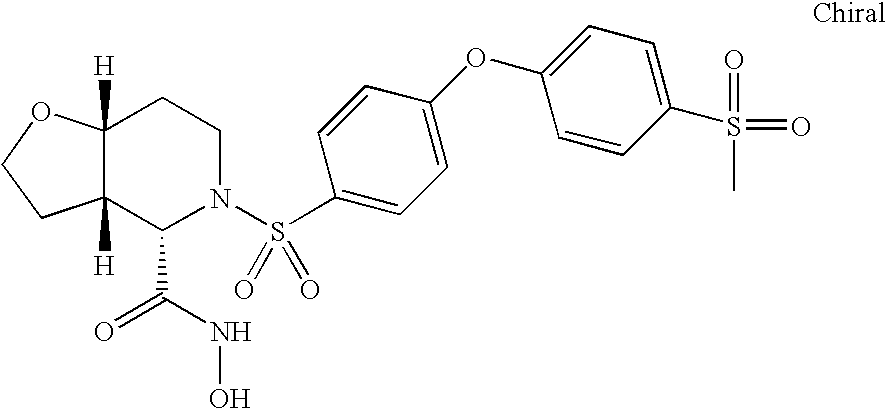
C12([H])C([H])(C(C(NO)=O)N(S(C3=CC=C(OC4=CC=C(S(=O)(=O)C)C=C4)C=C3)(=O)=O)CC1)CCO2
